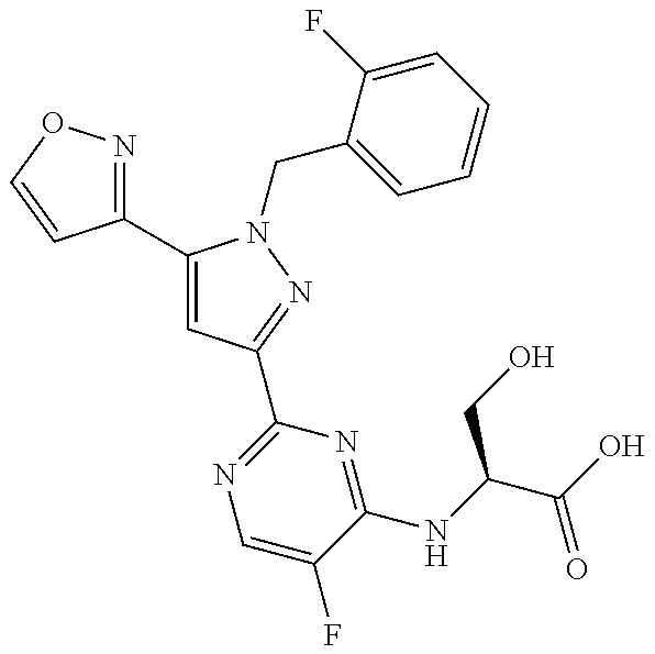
C1(C2=CC(C3=NC=C(F)C(NC(C(O)=O)CO)=N3)=NN2CC2=CC=CC=C2F)=NOC=C1
